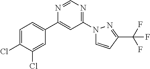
N1=CN=C(N2C=CC(C(F)(F)F)=N2)C=C1C1=CC=C(Cl)C(Cl)=C1
